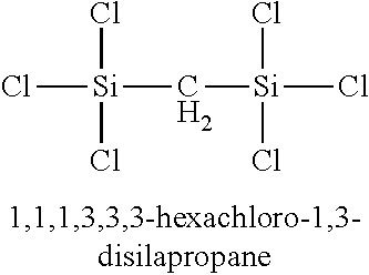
Cl[Si](C[Si](Cl)(Cl)Cl)(Cl)Cl
